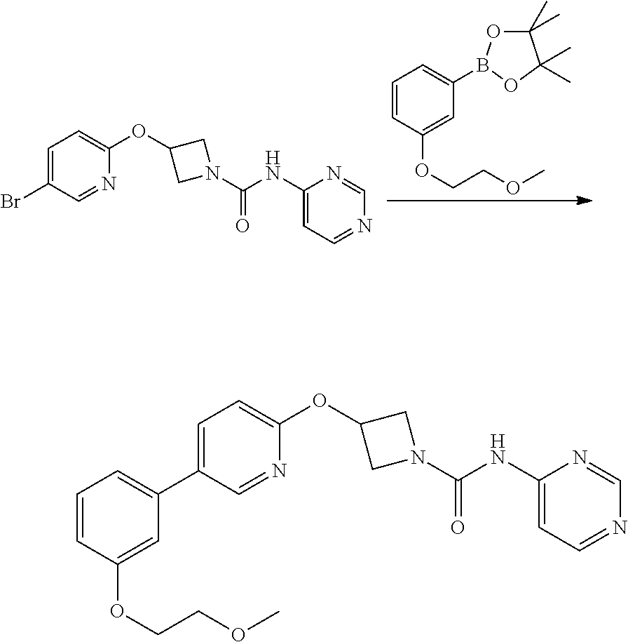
C1=CC(OCCOC)=CC(B2OC(C)(C)C(C)(C)O2)=C1.C1=C(Br)C=NC(OC2CN(C(NC3=CC=NC=N3)=O)C2)=C1.C1=C(C2=CC=CC(OCCOC)=C2)C=NC(OC2CN(C(NC3=CC=NC=N3)=O)C2)=C1
